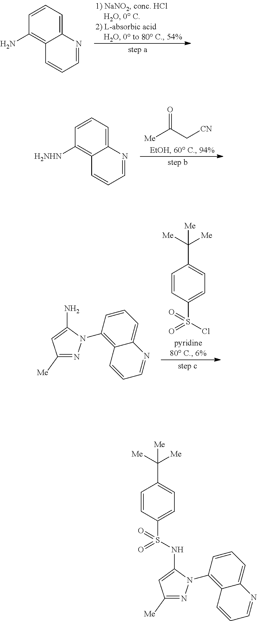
C1=CC=C2C(=C1N)C=CC=N2.C1=CC=C2C(=C1[H2NHN])C=CC=N2.[Me]C(C[CN])=O.C12=C(N3N=C([Me])C=C3N)C=CC=C1N=CC=C2.C1=CC(S(Cl)(=O)=O)=CC=C1C([Me])([Me])[Me].C1=CC(S(=O)(=O)NC2=CC([Me])=NN2C2=C3C(=CC=C2)N=CC=C3)=CC=C1C([Me])([Me])[Me]
